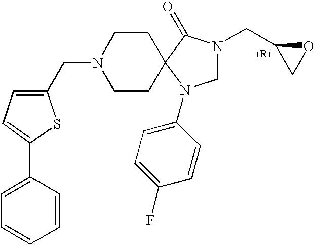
C1N(CC2CO2)C(=O)C2(N1C1=CC=C(F)C=C1)CCN(CC1=CC=C(C3=CC=CC=C3)S1)CC2
